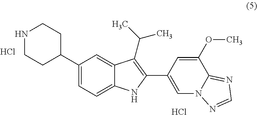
C1(C2CCNCC2)=CC=C2C(=C1)C(C(C)C)=C(C1=CN3C(=NC=N3)C(OC)=C1)N2.Cl.Cl
